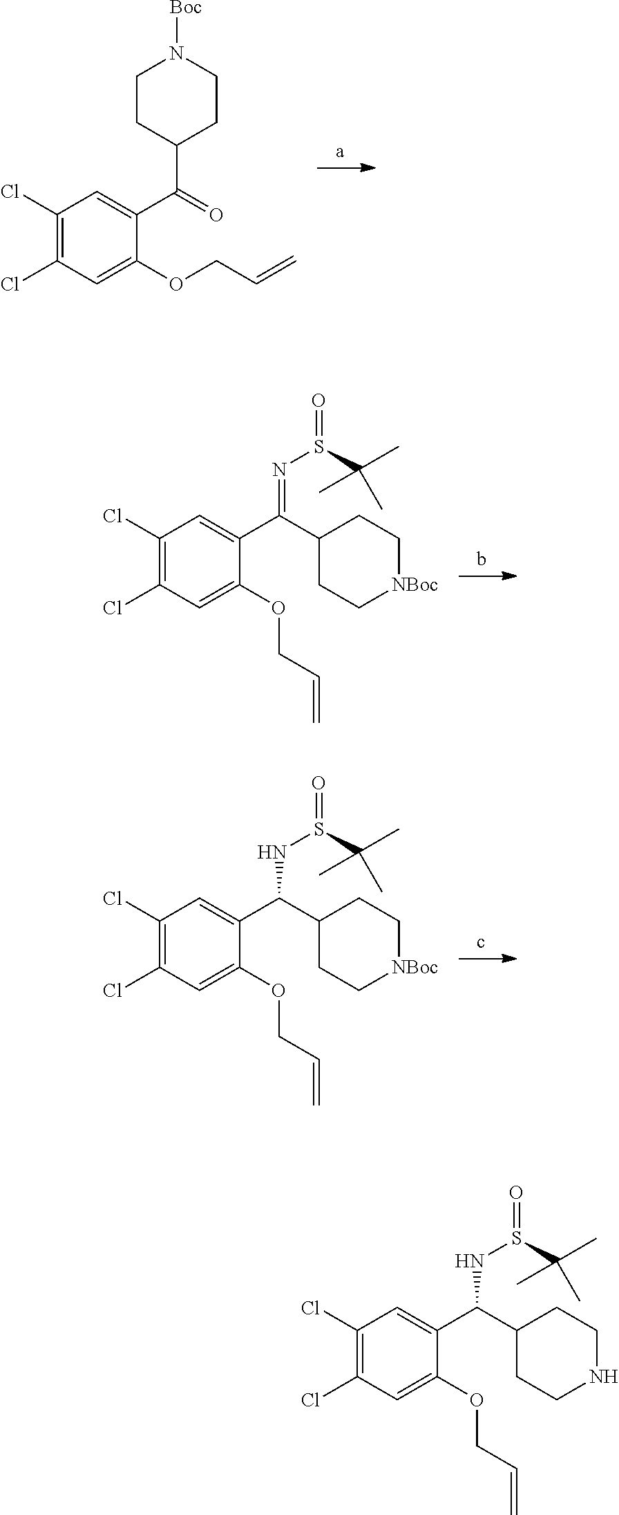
N(S(=O)C(C)(C)C)=C(C1CC[NBoc]CC1)C1=CC(Cl)=C(Cl)C=C1OCC=C.N(S(=O)C(C)(C)C)C(C1CCNCC1)C1=CC(Cl)=C(Cl)C=C1OCC=C.N(S(=O)C(C)(C)C)C(C1CC[NBoc]CC1)C1=CC(Cl)=C(Cl)C=C1OCC=C.C1CC(C(=O)C2=CC(Cl)=C(Cl)C=C2OCC=C)CCN1[Boc]
